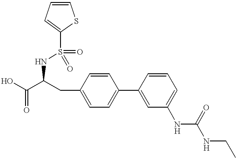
OC(C(CC1=CC=C(C2=CC(NC(NCC)=O)=CC=C2)C=C1)NS(C1=CC=CS1)(=O)=O)=O
